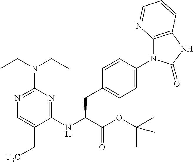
C1(NC(C(OC(C)(C)C)=O)CC2=CC=C(N3C4=C(NC3=O)C=CC=N4)C=C2)=NC(N(CC)CC)=NC=C1C[F3C]
